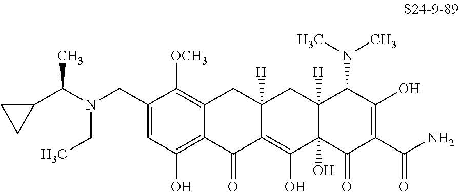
C1(CN(C(C2CC2)C)CC)=CC(O)=C2C(=C1[OCH3])CC1([H])C(=C(O)C3(O)C([H])(C1)C(N(C)C)C(O)=C(C(N)=O)C3=O)C2=O
